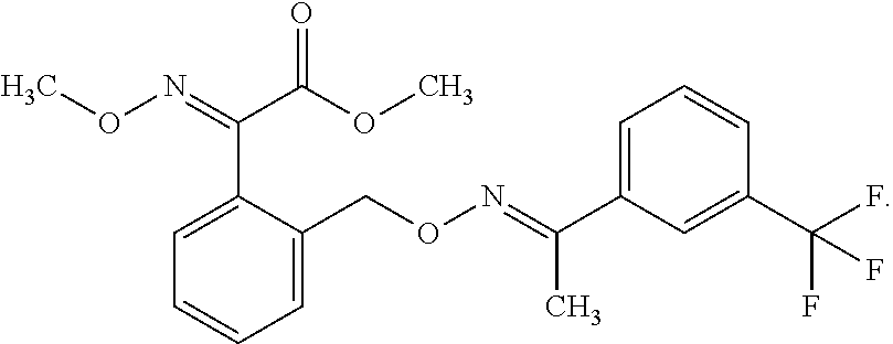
C1=C(C(=NOCC2=CC=CC=C2C(=NOC)C(=O)OC)C)C=C(C(F)(F)F)C=C1
